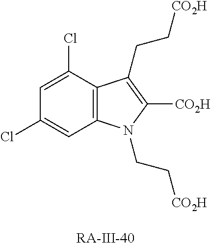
C1=C(Cl)C2=C(C=C1Cl)N(CC[CO2H])C([CO2H])=C2CC[CO2H]
